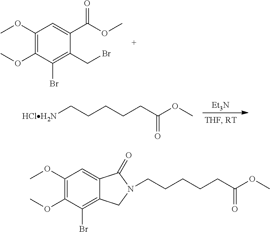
C1(OC)=C(OC)C(Br)=C(CBr)C(C(OC)=O)=C1.[Et3N].[HClH2N]CCCCCC(OC)=O.C(CCCCC(OC)=O)N1CC2=C(Br)C(OC)=C(OC)C=C2C1=O
